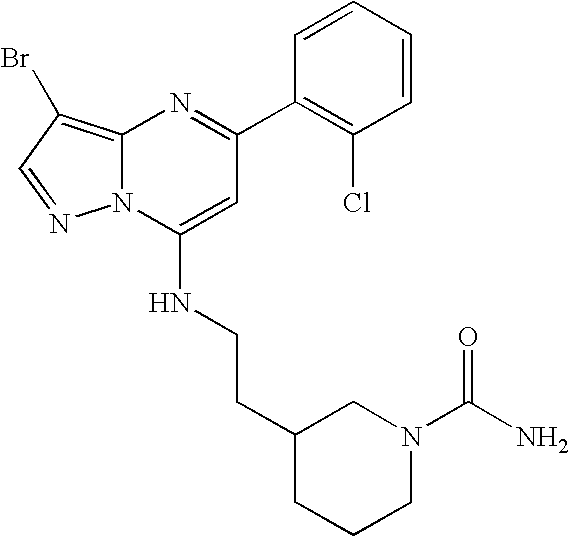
C12=C(Br)C=NN1C(NCCC1CN(C(N)=O)CCC1)=CC(C1=C(Cl)C=CC=C1)=N2
